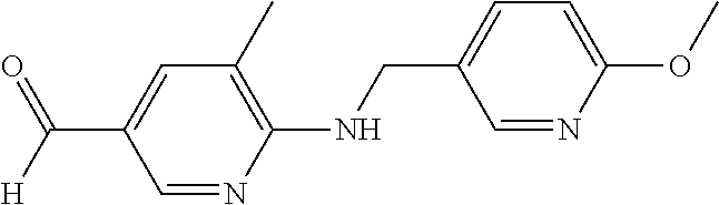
C(C1=CC(C)=C(NCC2=CC=C(OC)N=C2)N=C1)([H])=O
